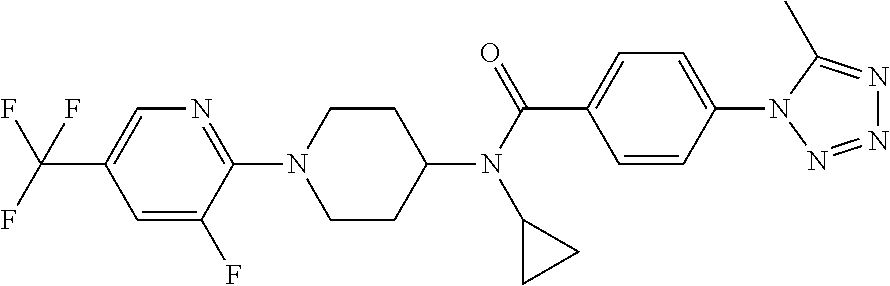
N1=C(N2CCC(N(C(=O)C3=CC=C(N4N=NN=C4C)C=C3)C3CC3)CC2)C(F)=CC(C(F)(F)F)=C1
